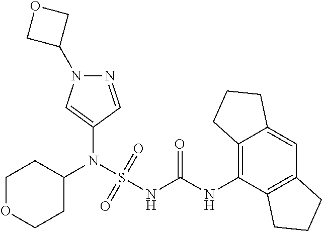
C1(N(S(NC(NC2=C3C(=CC4=C2CCC4)CCC3)=O)(=O)=O)C2CCOCC2)=CN(C2COC2)N=C1
